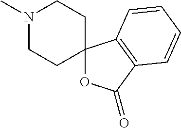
N1(C)CCC2(CC1)OC(=O)C1=C2C=CC=C1
